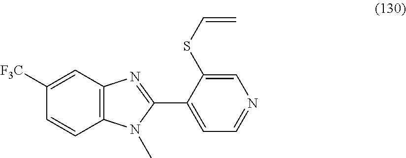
C12=C(C=C([F3C])C=C1)N=C(C1=CC=NC=C1SC=C)N2C
